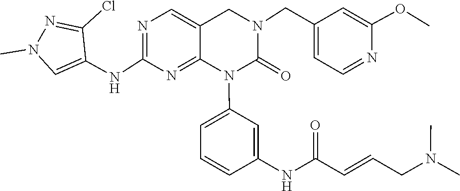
CN(C)CC=CC(NC1=CC(N2C(=O)N(CC3=CC=NC(OC)=C3)CC3=CN=C(NC4=CN(C)N=C4Cl)N=C23)=CC=C1)=O
